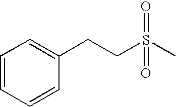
C1(CCS(C)(=O)=O)=CC=CC=C1
